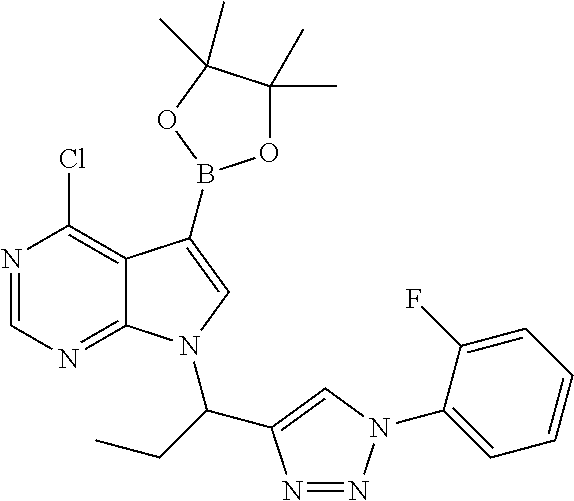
C12=C(Cl)N=CN=C1N(C(CC)C1=CN(C3=CC=CC=C3F)N=N1)C=C2B1OC(C)(C)C(C)(C)O1
